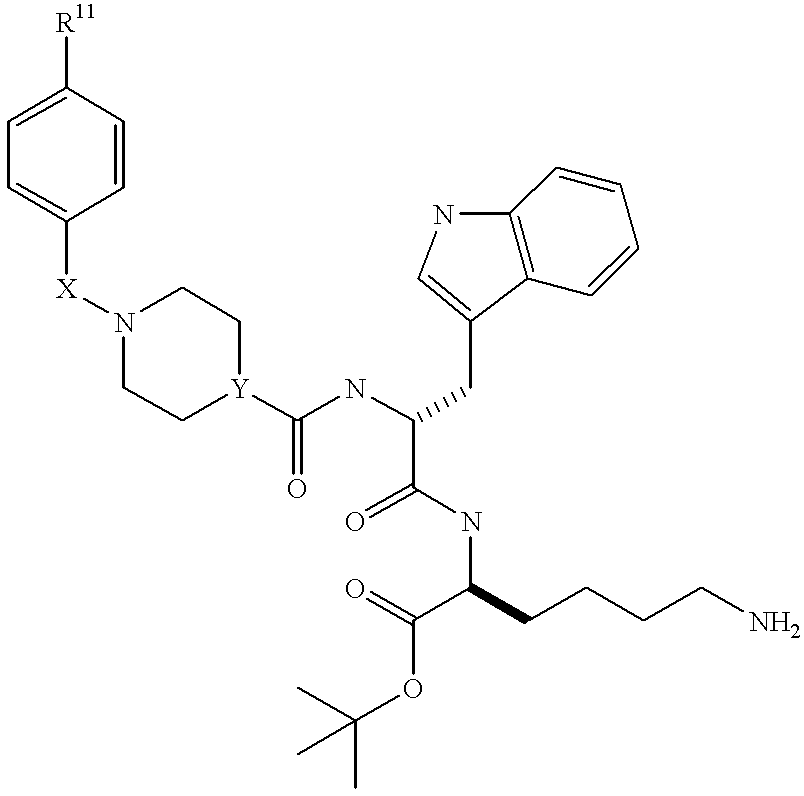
C1=C([R11])C=CC([X]N2CC[Y](C(NC(CC3=CNC4=C3C=CC=C4)C(=O)NC(C(=O)OC(C)(C)C)CCCCN)=O)CC2)=C1
